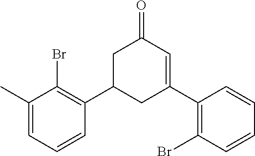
C1(C)=CC=CC(C2CC(C3=C(Br)C=CC=C3)=CC(=O)C2)=C1Br
